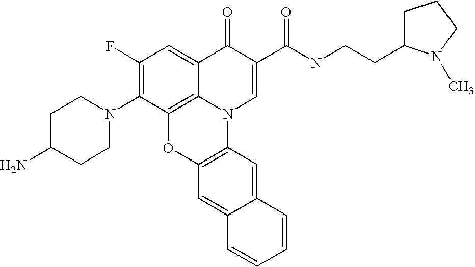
C1(F)=C(N2CCC(N)CC2)C2=C3C(=C1)C(=O)C(C(=O)NCCC1CCCN1C)=CN3C1=C(O2)C=C2C(=C1)C=CC=C2
